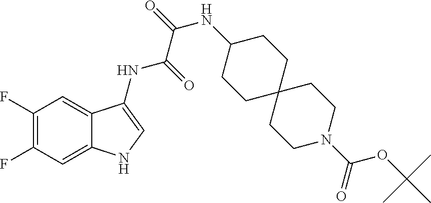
C1(F)=C(F)C=C2C(=C1)C(NC(=O)C(=O)NC1CCC3(CC1)CCN(C(=O)OC(C)(C)C)CC3)=CN2
